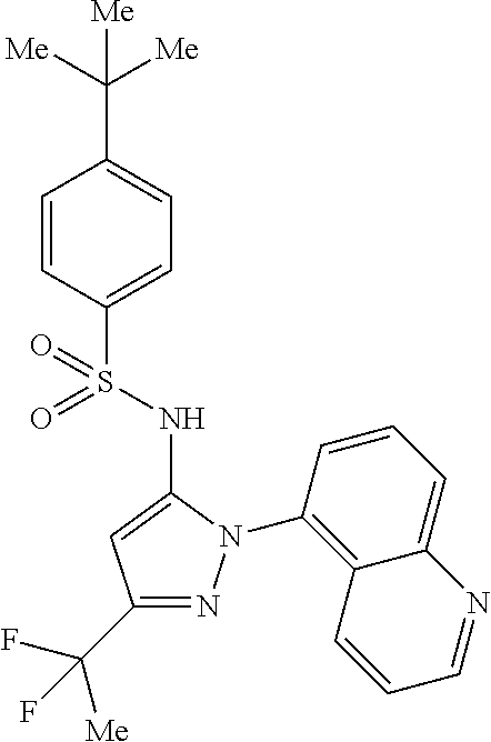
C1=CC(S(NC2=CC(C(F)([Me])F)=NN2C2=C3C(=CC=C2)N=CC=C3)(=O)=O)=CC=C1C([Me])([Me])[Me]
